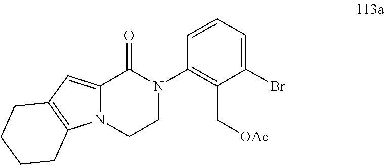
C12=CC3=C(N1CCN(C1=C(C[OAc])C(Br)=CC=C1)C2=O)CCCC3
